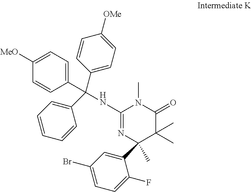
C1(NC(C2=CC=C([MeO])C=C2)(C2=CC=C([OMe])C=C2)C2=CC=CC=C2)=NC(C2=CC(Br)=CC=C2F)(C)C(C)(C)C(=O)N1C
